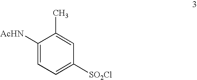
C1([AcHN])=CC=C([SO2Cl])C=C1C
